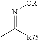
N(=C([R75])C)[OR]
